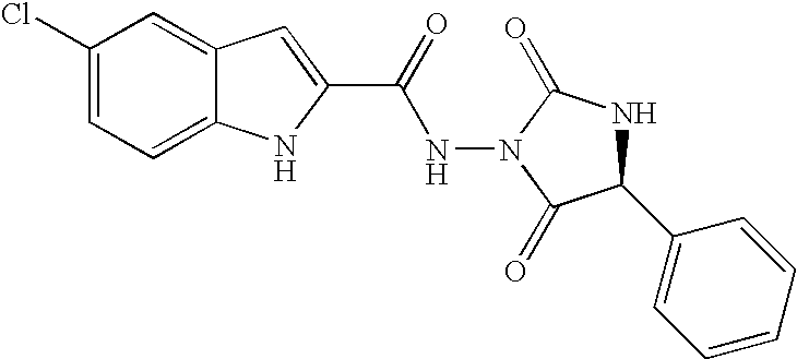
C12=CC=C(Cl)C=C1C=C(C(=O)NN1C(=O)NC(C3=CC=CC=C3)C1=O)N2
